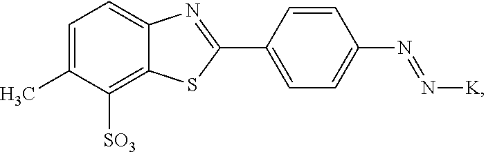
C1=C(C)C([SO3])=C2C(=C1)N=C(C1=CC=C(N=N[K])C=C1)S2
